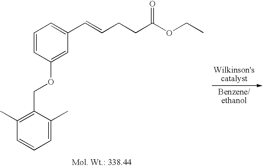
C1=C(C)C(COC2=CC(C=CCCC(OCC)=O)=CC=C2)=C(C)C=C1
